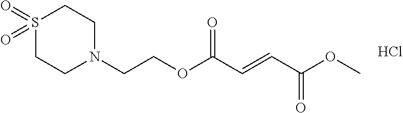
Cl.COC(C=CC(OCCN1CCS(=O)(=O)CC1)=O)=O
